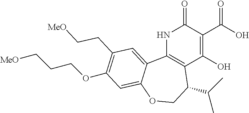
N1C2=C(C(O)=C(C(O)=O)C1=O)C(C(C)C)COC1=CC(OCCC[MeO])=C(CC[MeO])C=C21
